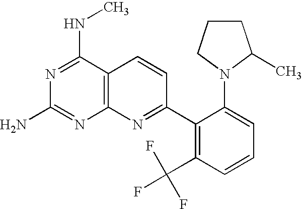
C12=C(C(NC)=NC(N)=N1)C=CC(C1=C(C(F)(F)F)C=CC=C1N1CCCC1C)=N2
